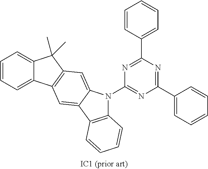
C12=CC=CC=C1C1=C(C2(C)C)C=C2C(=C1)C1=C(N2C2=NC(C3=CC=CC=C3)=NC(C3=CC=CC=C3)=N2)C=CC=C1
